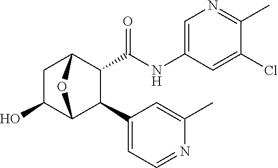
C1(Cl)=CC(NC(C2C(C3=CC=NC(C)=C3)C3OC2CC3O)=O)=CN=C1C
